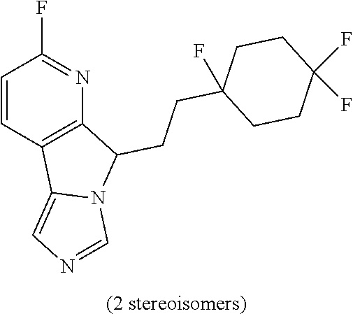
C1=CC2=C(N=C1F)C(CCC1(F)CCC(F)(F)CC1)N1C2=CN=C1
